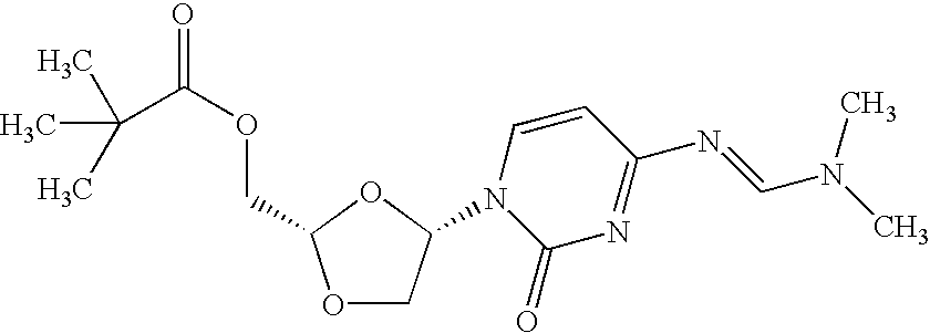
O=C(OCC1OCC(N2C(=O)N=C(N=CN(C)C)C=C2)O1)C(C)(C)C
